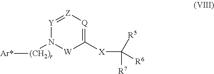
C1([X]C([R7])([R5])[R6])=[Q][Z]=[Y]N([(CH2)r][Ar*])[W]1
